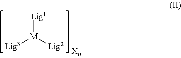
[Lig1][M]([Lig2])[Lig3]
